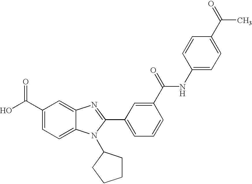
C1(C(O)=O)=CC=C2C(=C1)N=C(C1=CC=CC(C(=O)NC3=CC=C(C(=O)C)C=C3)=C1)N2C1CCCC1
